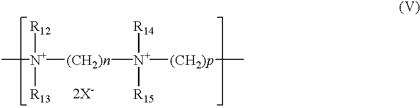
C[N+]([(CH2)n][N+]([(CH2)p]C)([R14])[R15])([R12])[R13]
